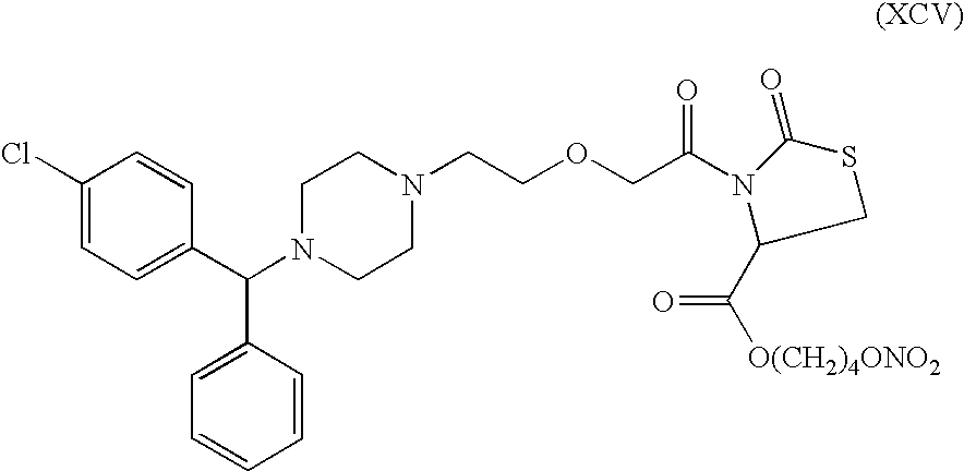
C1(Cl)=CC=C(C(N2CCN(CCOCC(=O)N3C(C([O(CH2)4ONO2])=O)CSC3=O)CC2)C2=CC=CC=C2)C=C1
